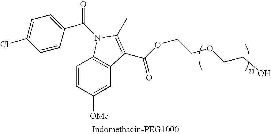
C(OCCOCCO)(=O)C1=C(C)N(C(C2=CC=C(Cl)C=C2)=O)C2=C1C=C([OMe])C=C2
